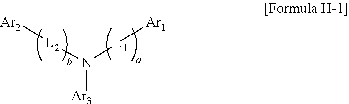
N([Ar3])([L2][Ar2])[L1][Ar1]
